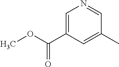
C1=C(C(OC)=O)C=C(C)C=N1
